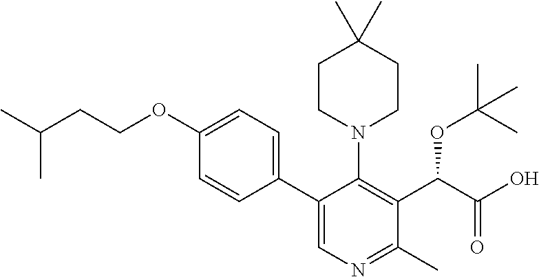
C(COC1=CC=C(C2=CN=C(C)C(C(C(O)=O)OC(C)(C)C)=C2N2CCC(C)(C)CC2)C=C1)C(C)C
